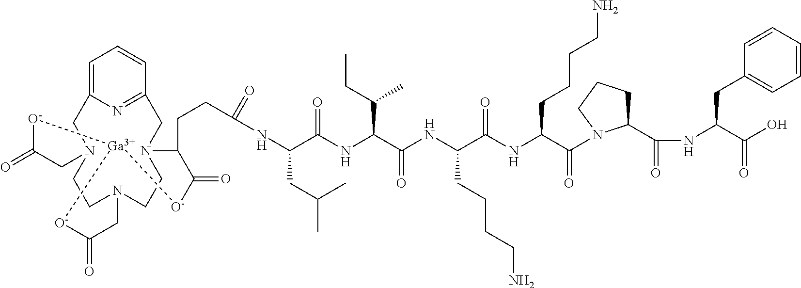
O=C1[O-][Ga]2[O-]C(=O)CN3CCN(C1)CC1=CC=CC(=N1)CN(CC3)C(CCC(NC(CC(C)C)C(=O)NC(C(CC)C)C(=O)NC(CCCCN)C(=O)NC(C(=O)N1C(C(=O)NC(C(O)=O)CC3=CC=CC=C3)CCC1)CCCCN)=O)C(=O)[O-]2
